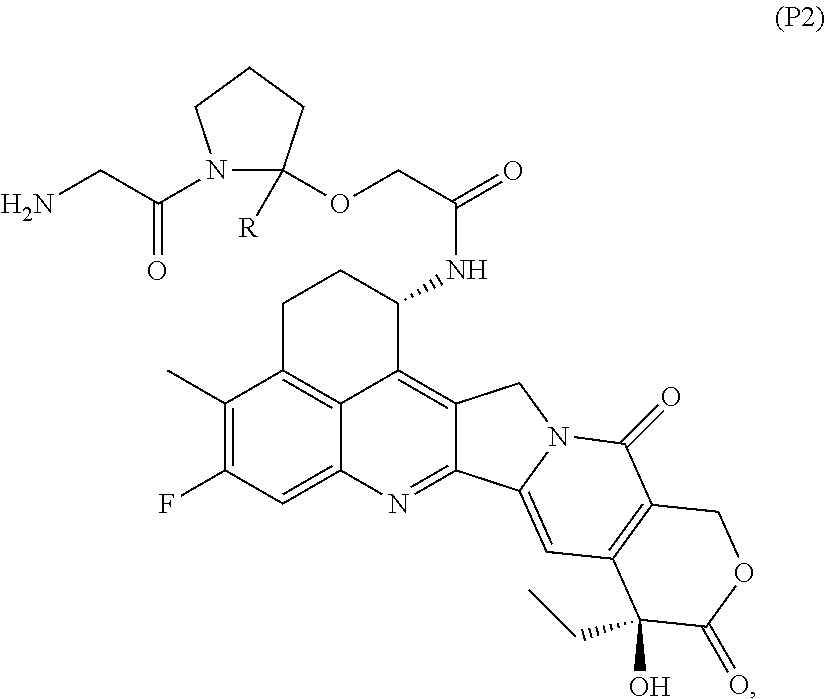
C1(C)=C(F)C=C2C3=C1CCC(NC(=O)COC1([R])N(C(CN)=O)CCC1)C3=C1C(=N2)C2=CC3=C(C(=O)N2C1)COC(=O)C3(O)CC
